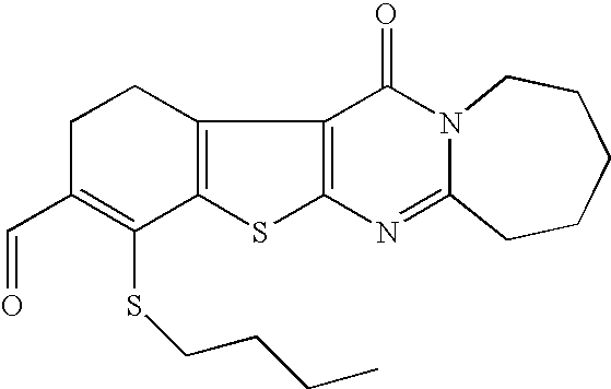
C12=C(C3=C(S1)N=C1N(C3=O)CCCCC1)CCC(C=O)=C2SCCCC
